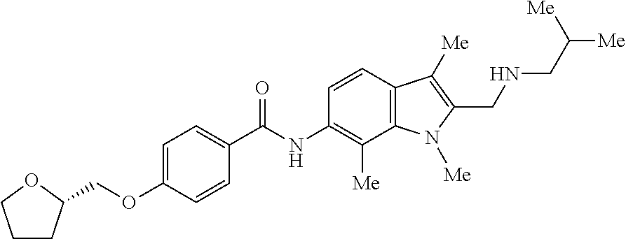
C1CC(COC2=CC=C(C(NC3=C([Me])C4=C(C=C3)C([Me])=C(CNCC([Me])[Me])N4[Me])=O)C=C2)OC1
